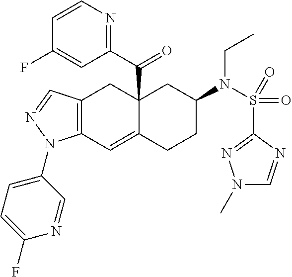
C12(C(C3=NC=CC(F)=C3)=O)C(=CC3=C(C1)C=NN3C1=CC=C(F)N=C1)CCC(N(S(C1=NN(C)C=N1)(=O)=O)CC)C2
